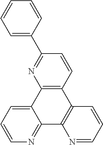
C12=C(C3=CC=CN=C3C3=C1C=CC=N3)N=C(C1=CC=CC=C1)C=C2
